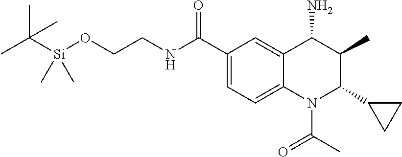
CC([Si](OCCNC(C1=CC=C2C(=C1)C(N)C(C)C(C1CC1)N2C(C)=O)=O)(C)C)(C)C
